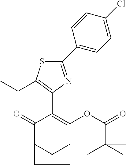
C1(C2=CC=C(Cl)C=C2)=NC(C2=C(OC(=O)C(C)(C)C)C3CC(C2=O)CC3)=C(CC)S1
